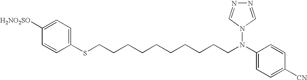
C1([H2NO2SO])=CC=C(SCCCCCCCCCCN(C2=CC=C([CN])C=C2)N2C=NN=C2)C=C1
